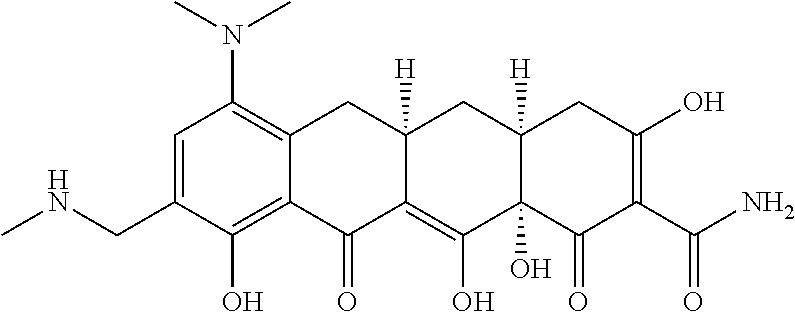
C1=C(CNC)C(O)=C2C(=C1N(C)C)CC1([H])C(=C(O)C3(O)C([H])(C1)CC(O)=C(C(N)=O)C3=O)C2=O
